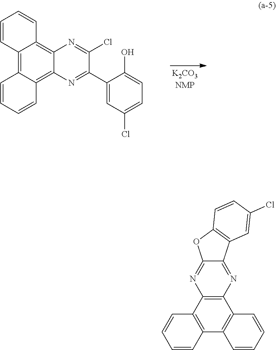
C1=CC2=C3C=CC=CC3=C3C(=C2C=C1)N=C(Cl)C(C1=CC(Cl)=CC=C1O)=N3.C12=C(C3=C(C4=C1C=CC=C4)C=CC=C3)N=C1C(=N2)C2=C(O1)C=CC(Cl)=C2
